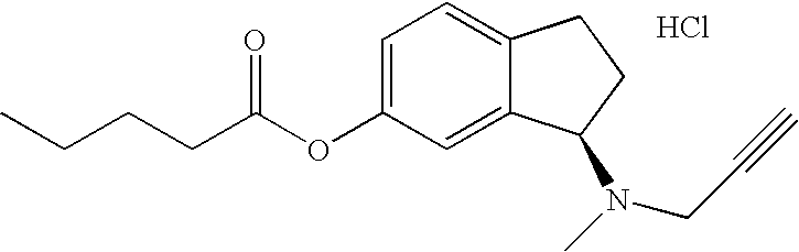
Cl.C1=C2C(=CC=C1OC(=O)CCCC)CCC2N(C)CC#C
